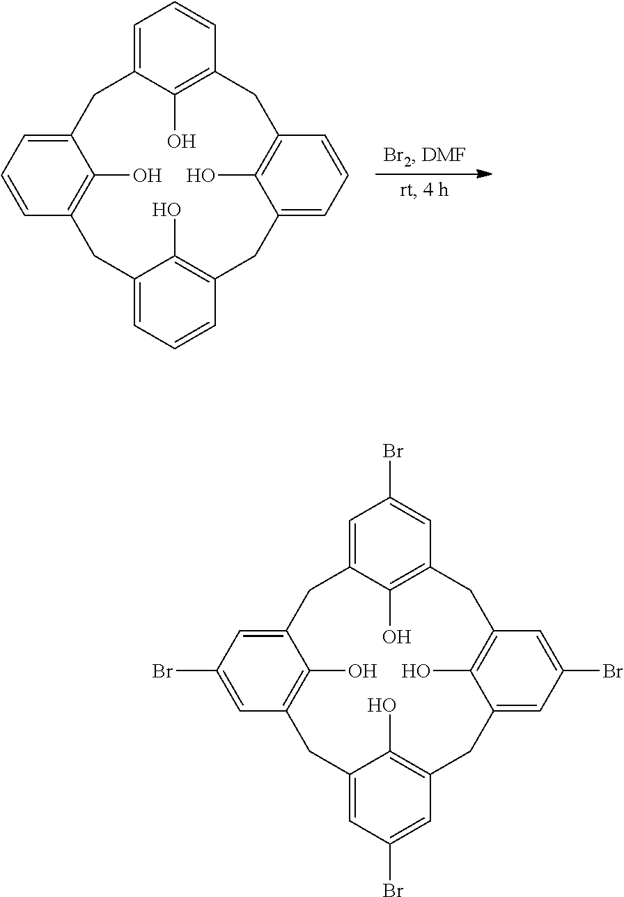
C1=C2C(O)=C(C=C1)CC1=C(O)C(=CC=C1)CC1=C(O)C(=CC=C1)CC1=C(O)C(=CC=C1)C2.C1=C2C(O)=C(C=C1Br)CC1=C(O)C(=CC(Br)=C1)CC1=C(O)C(=CC(Br)=C1)CC1=C(O)C(=CC(Br)=C1)C2
